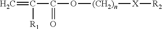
C=C(C(=O)O[(CH2)n][X][R2])[R1]
